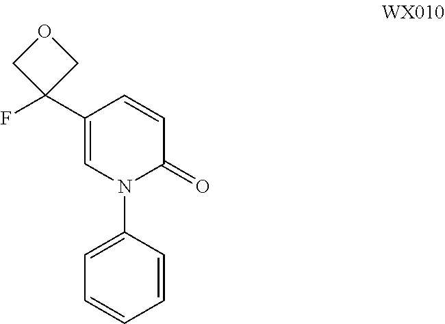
C1=CC(N2C(=O)C=CC(C3(F)COC3)=C2)=CC=C1
